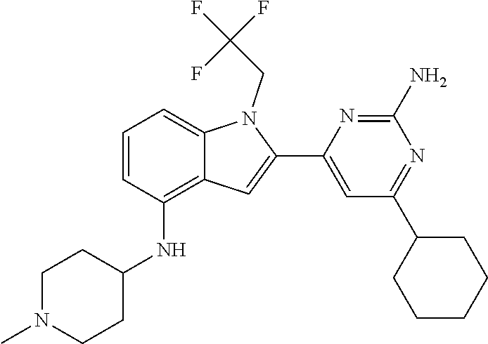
CN1CCC(NC2=C3C=C(C4=CC(C5CCCCC5)=NC(N)=N4)N(CC(F)(F)F)C3=CC=C2)CC1
